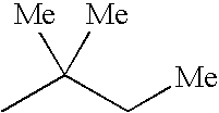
CC(C[Me])([Me])[Me]
